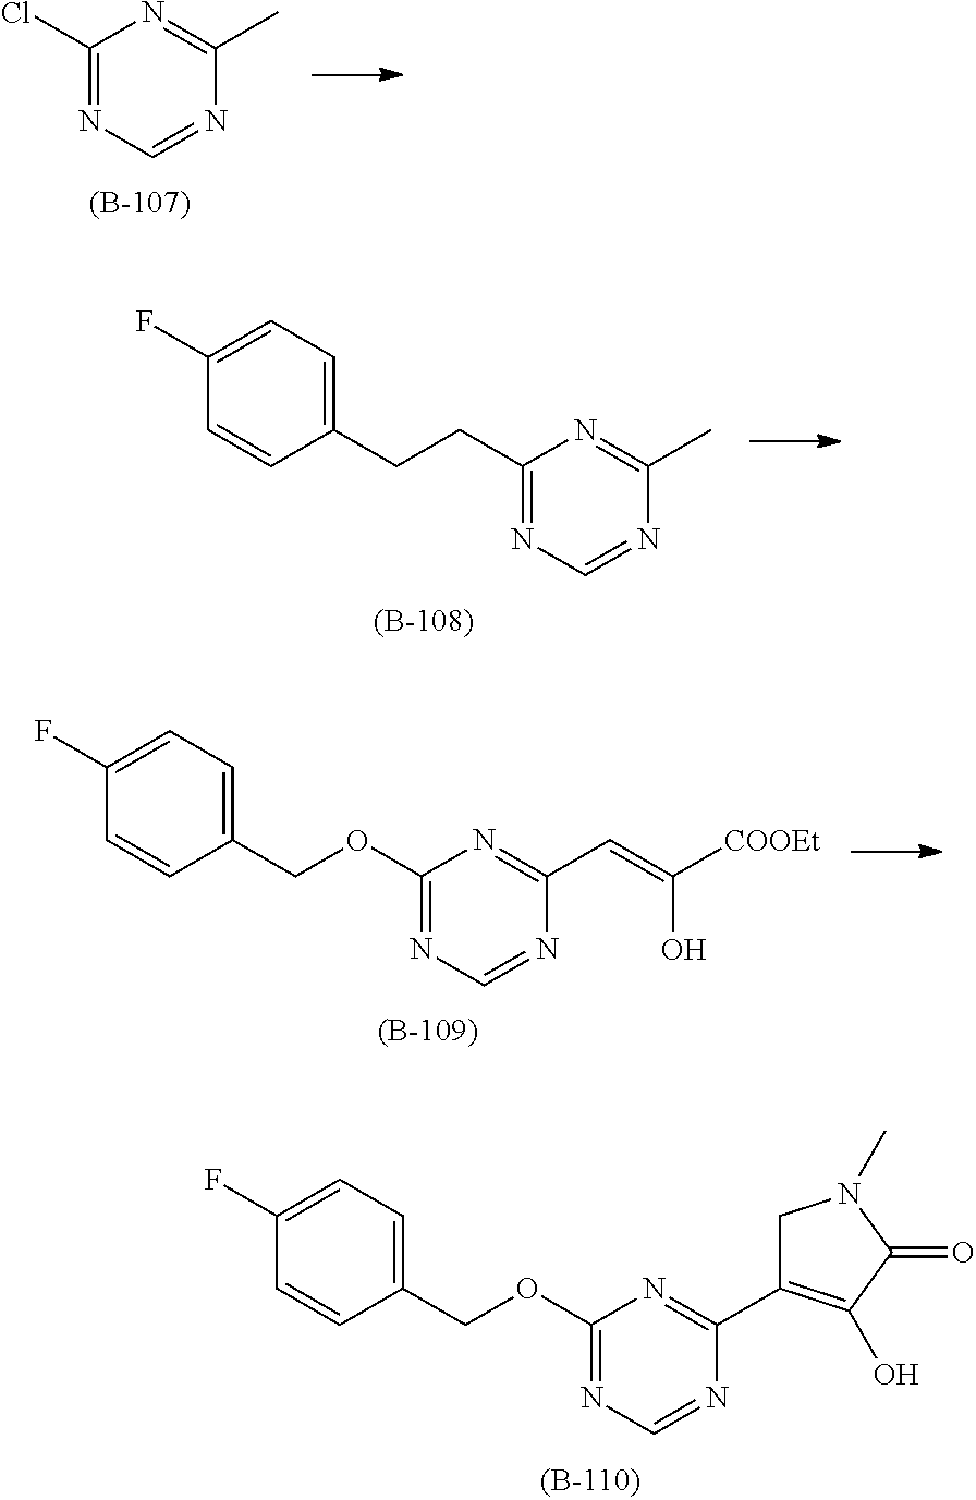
C1(Cl)=NC=NC(C)=N1.C1(CCC2=CC=C(F)C=C2)=NC=NC(C)=N1.C1(OCC2=CC=C(F)C=C2)=NC=NC(C=C([COOEt])O)=N1.C1(OCC2=CC=C(F)C=C2)=NC=NC(C2=C(O)C(=O)N(C)C2)=N1
